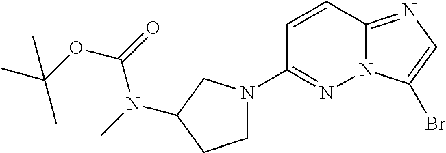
C1=CC2=NC=C(Br)N2N=C1N1CCC(N(C)C(=O)OC(C)(C)C)C1
